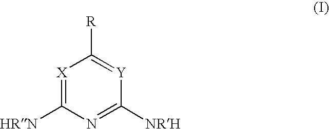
[X]1=C([HRN])N=C([NRH])[Y]=C1[R]
